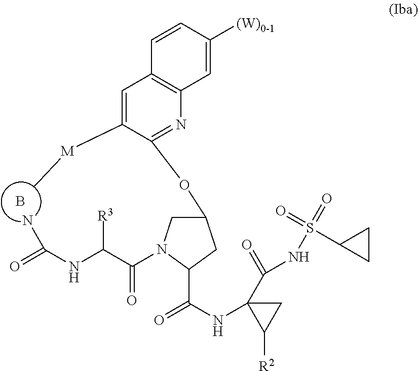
B.C1(OC2=NC3=C(C=C2[M]C)C=CC([(W)0-1])=C3)CN(C(C(NC(=O)N)[R3])=O)C(C(NC2(C(=O)NS(=O)(=O)C3CC3)CC2[R2])=O)C1
